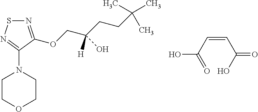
N1=C(OCC(CCC(C)(C)C)(O)[H])C(N2CCOCC2)=NS1.C(=CC(=O)O)C(O)=O
